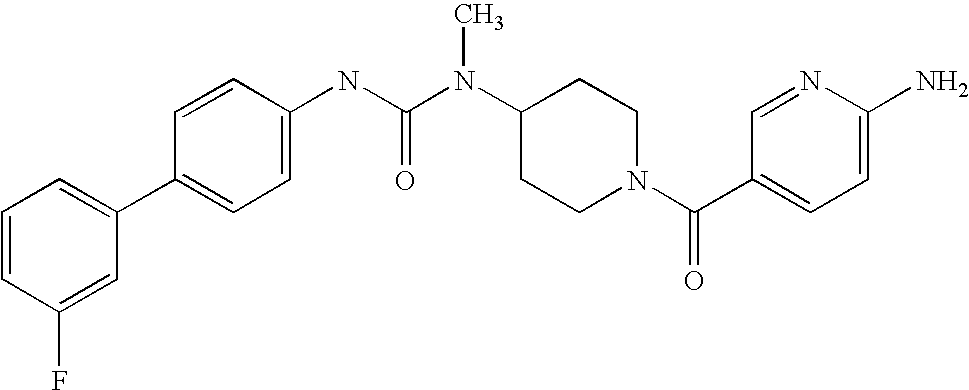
C1=CC(F)=CC(C2=CC=C(NC(N(C3CCN(C(C4=CC=C(N)N=C4)=O)CC3)C)=O)C=C2)=C1
